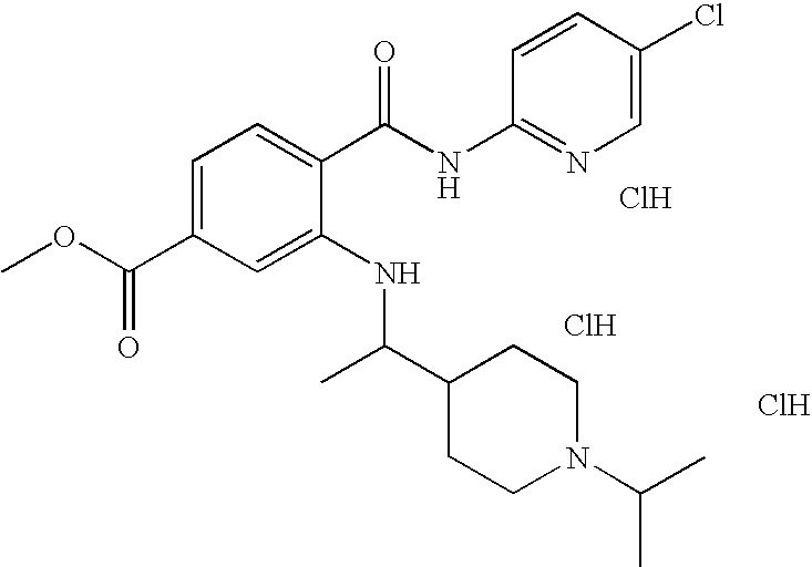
C1=C(C(OC)=O)C=C(NC(C2CCN(C(C)C)CC2)C)C(C(NC2=NC=C(Cl)C=C2)=O)=C1.Cl.Cl.Cl
